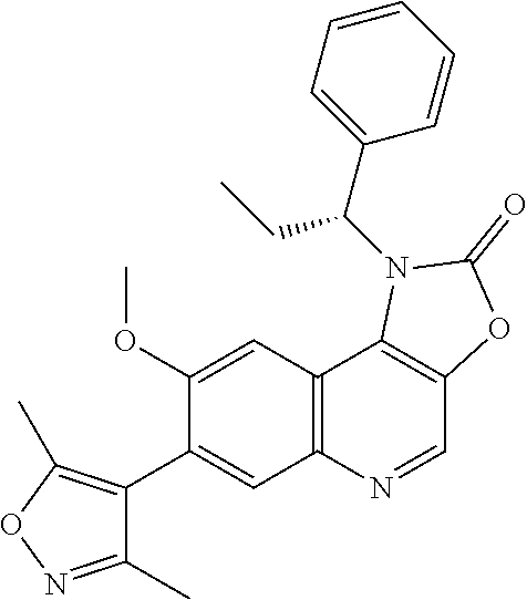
C1(C)=NOC(C)=C1C1=CC2=C(C=C1OC)C1=C(C=N2)OC(=O)N1C(C1=CC=CC=C1)CC
